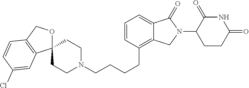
C(CCC1=C2C(=CC=C1)C(=O)N(C1C(=O)NC(=O)CC1)C2)CN1CCC2(CC1)OCC1=C2C=C(Cl)C=C1
